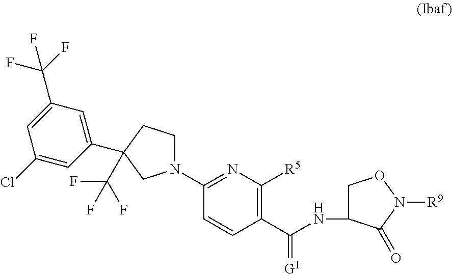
C(NC1CON([R9])C1=O)(C1=C([R5])N=C(N2CCC(C3=CC(C(F)(F)F)=CC(Cl)=C3)(C(F)(F)F)C2)C=C1)=[G1]
